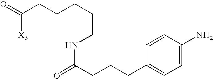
C(CNC(CCCC1=CC=C(N)C=C1)=O)CCCC(=O)[X3]
